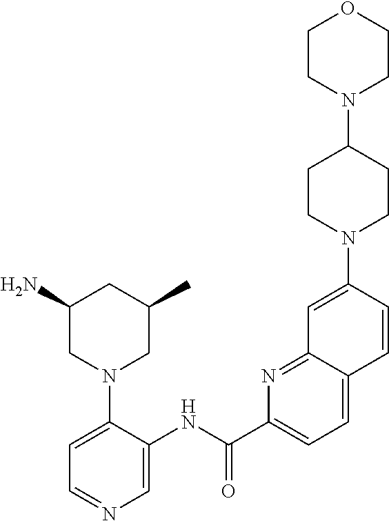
C1(N)CN(C2=CC=NC=C2NC(C2=CC=C3C(=N2)C=C(N2CCC(N4CCOCC4)CC2)C=C3)=O)CC(C)C1
